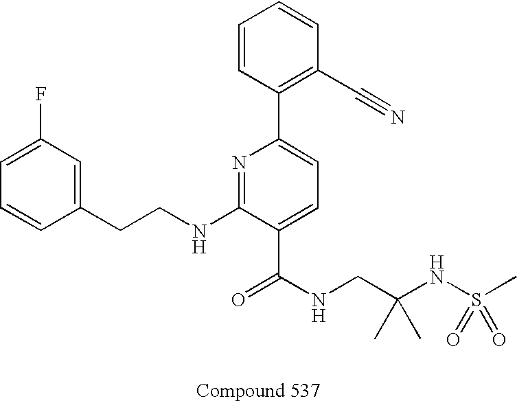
C1=CC(CCNC2=NC(C3=C(C#N)C=CC=C3)=CC=C2C(NCC(NS(C)(=O)=O)(C)C)=O)=CC(F)=C1
